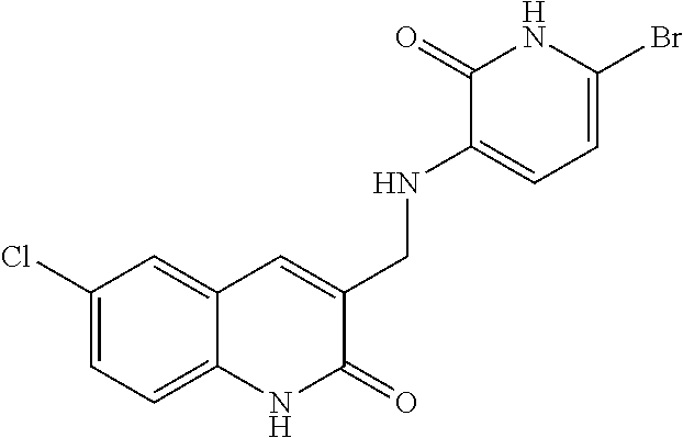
C1(Cl)=CC=C2C(=C1)C=C(CNC1=CC=C(Br)NC1=O)C(=O)N2
